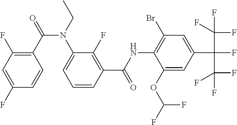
C1(F)=CC(F)=C(C(=O)N(C2=CC=CC(C(NC3=C(Br)C=C(C(C(F)(F)F)(C(F)(F)F)F)C=C3OC(F)F)=O)=C2F)CC)C=C1
